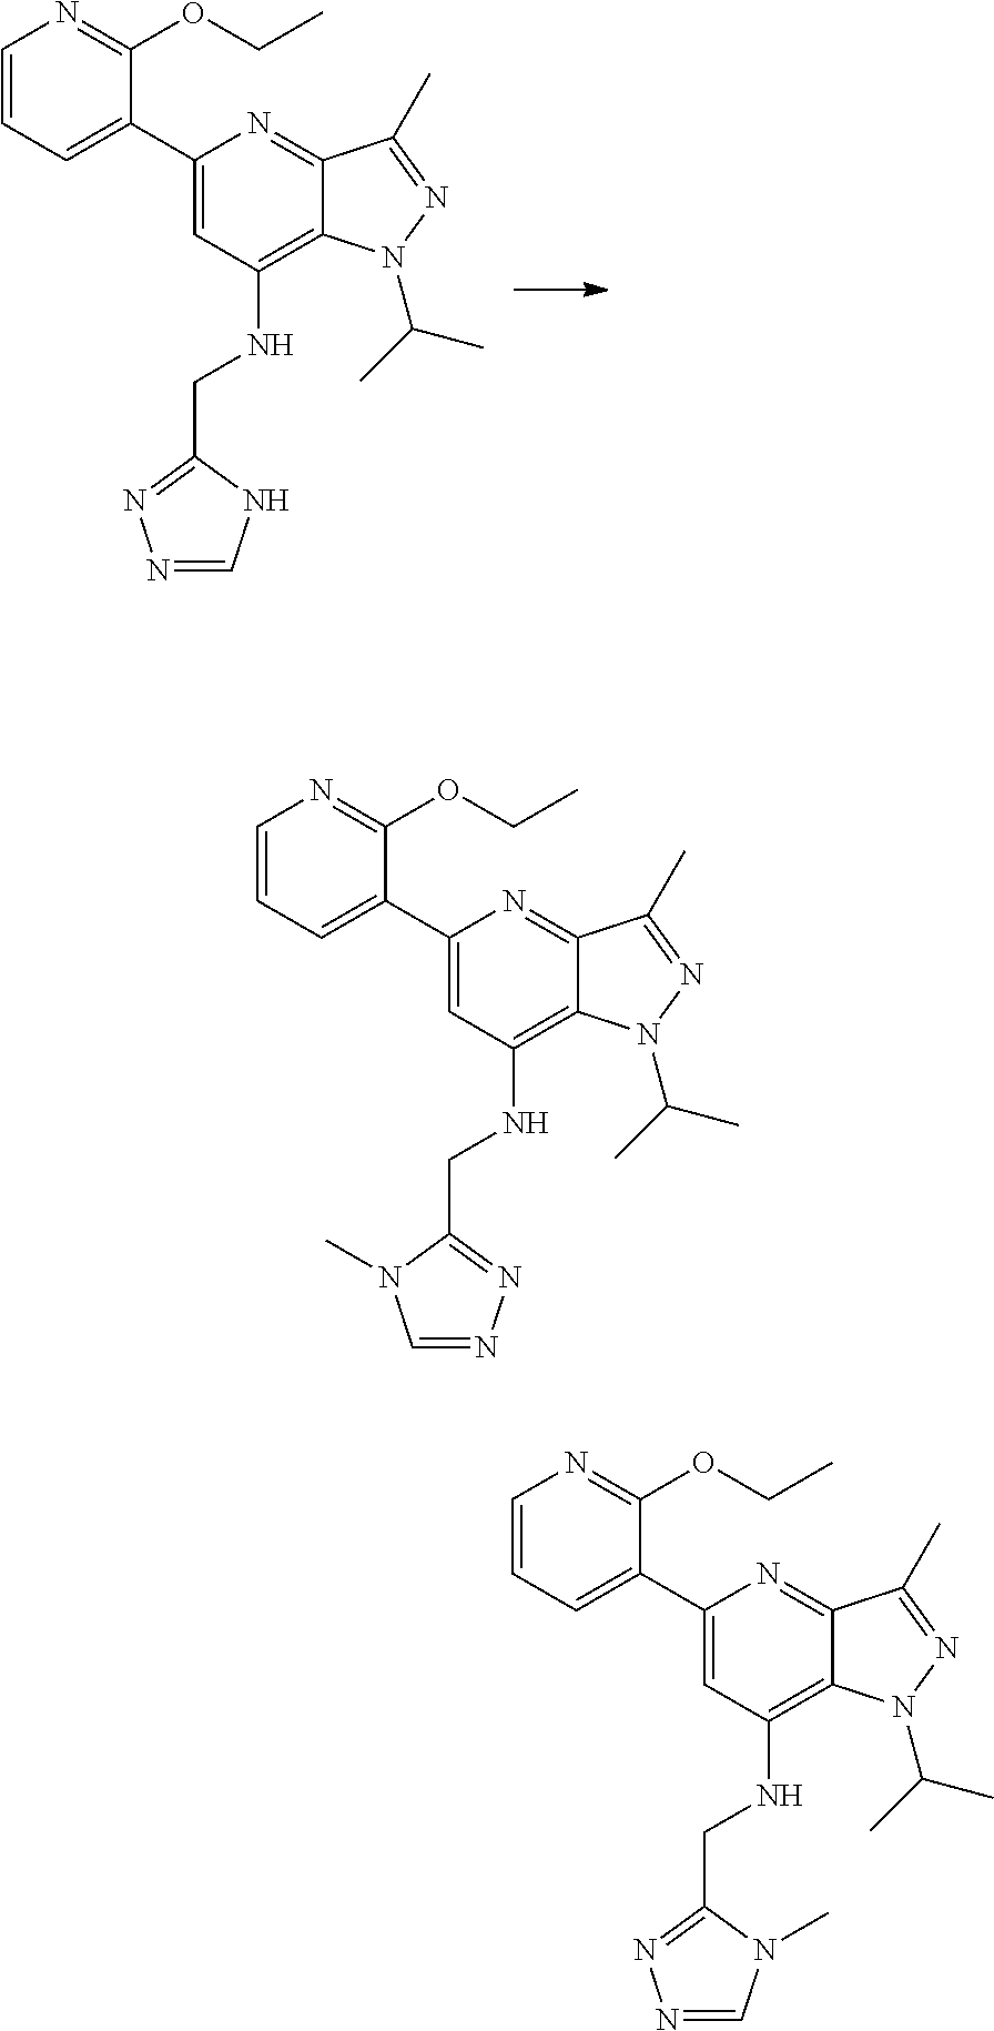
C1=CC=C(C2=CC(NCC3=NN=CN3)=C3C(=N2)C(C)=NN3C(C)C)C(OCC)=N1.C1=CC=C(C2=CC(NCC3=NN=CN3C)=C3C(=N2)C(C)=NN3C(C)C)C(OCC)=N1.C1=CC=C(C2=CC(NCC3=NN=CN3C)=C3C(=N2)C(C)=NN3C(C)C)C(OCC)=N1
